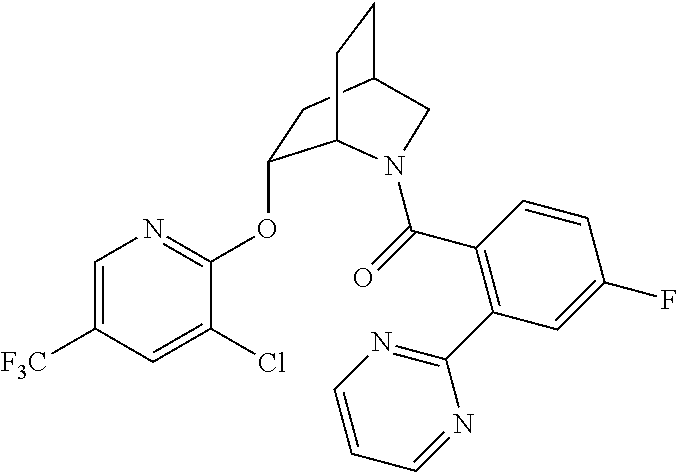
C1=C([F3C])C=C(Cl)C(OC2CC3CCC2N(C(=O)C2=C(C4=NC=CC=N4)C=C(F)C=C2)C3)=N1
